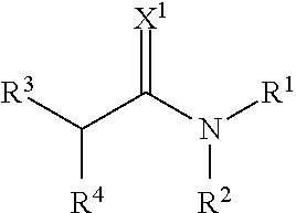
[R3]C(C(N([R1])[R2])=[X1])[R4]
